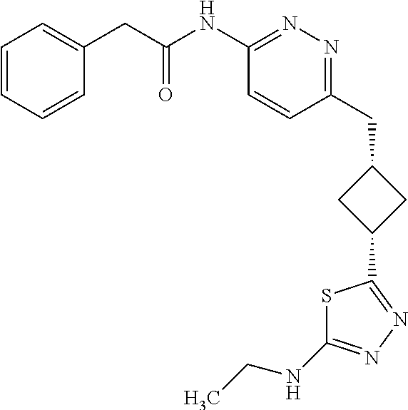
C1(NC(CC2=CC=CC=C2)=O)=NN=C(CC2CC(C3=NN=C(NCC)S3)C2)C=C1
